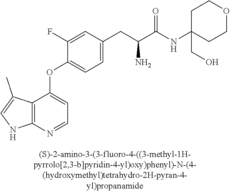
C1(F)=CC(CC(C(NC2(CO)CCOCC2)=O)N)=CC=C1OC1=CC=NC2=C1C(C)=CN2
